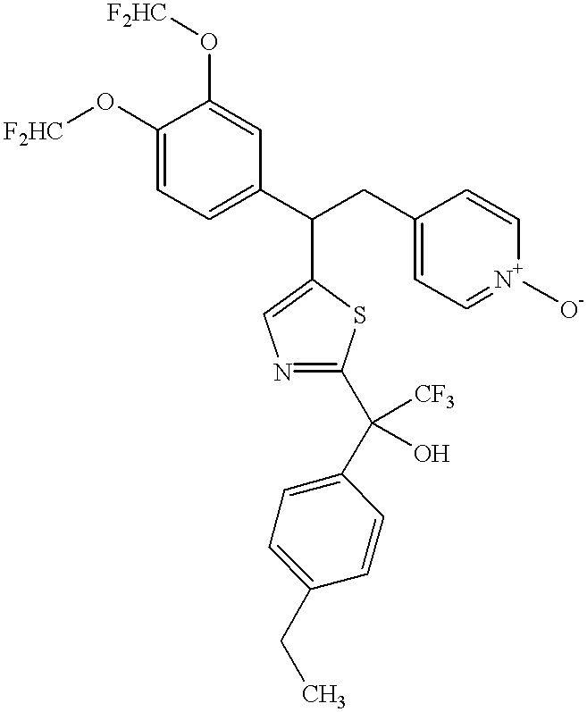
C1(O[F2HC])=CC=C(C(C2=CN=C(C(C3=CC=C(CC)C=C3)([CF3])O)S2)CC2=CC=[N+]([O-])C=C2)C=C1O[F2HC]
